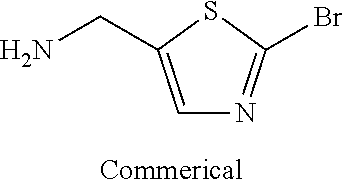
C1=C(CN)SC(Br)=N1.[Commerical]
